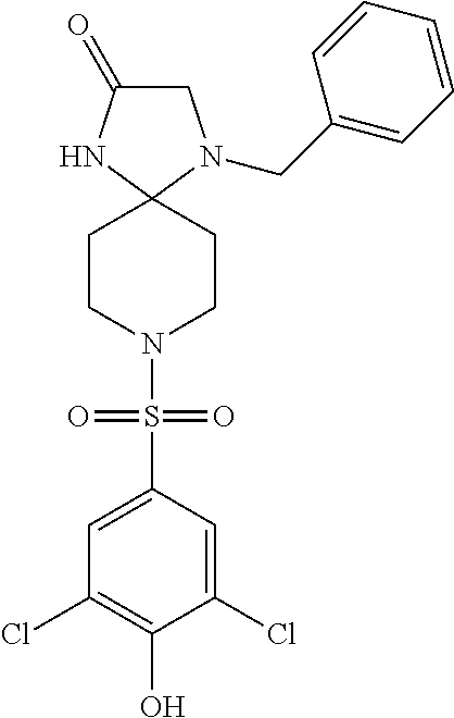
C1C(=O)NC2(N1CC1=CC=CC=C1)CCN(S(C1=CC(Cl)=C(O)C(Cl)=C1)(=O)=O)CC2
